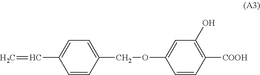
C1=CC(COC2=CC(O)=C([COOH])C=C2)=CC=C1C=C
